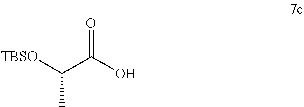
[TBSO]C(C(O)=O)C
